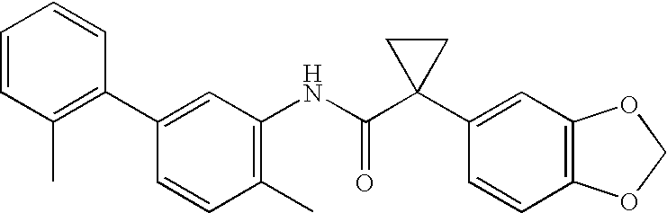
C1(C)=C(NC(C2(C3=CC4=C(C=C3)OCO4)CC2)=O)C=C(C2=C(C)C=CC=C2)C=C1
